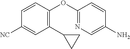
C1=CC([NC])=CC(C2CC2)=C1OC1=NC=C(N)C=C1
